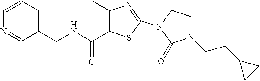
C1(C)=C(C(NCC2=CC=CN=C2)=O)SC(N2C(=O)N(CCC3CC3)CC2)=N1
